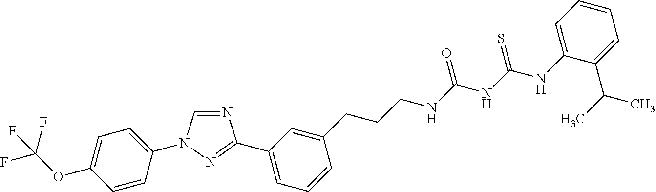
N1=CN(C2=CC=C(OC(F)(F)F)C=C2)N=C1C1=CC=CC(CCCNC(NC(NC2=CC=CC=C2C(C)C)=S)=O)=C1
